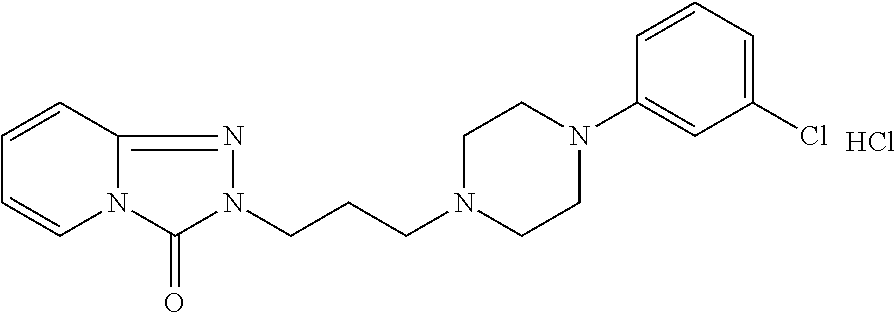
C(CN1CCN(C2=CC(Cl)=CC=C2)CC1)CN1N=C2C=CC=CN2C1=O.Cl
